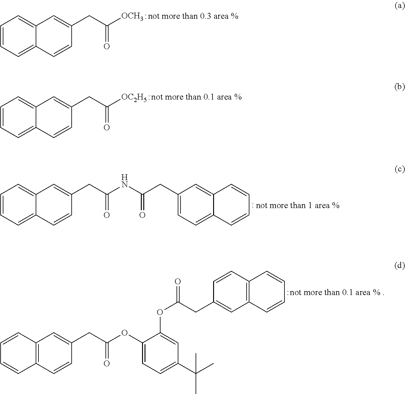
C1=CC=C2C(=C1)C=C(CC(=O)NC(=O)CC1=CC=C3C(=C1)C=CC=C3)C=C2.C1=CC2=C(C=C1)C=CC(CC(=O)OC1=CC=C(C(C)(C)C)C=C1OC(CC1=CC3=C(C=C1)C=CC=C3)=O)=C2.C1=CC=C2C(=C1)C=C(CC(=O)[OCH3])C=C2.C1=CC=C2C(=C1)C=C(CC(=O)[OC2H5])C=C2
